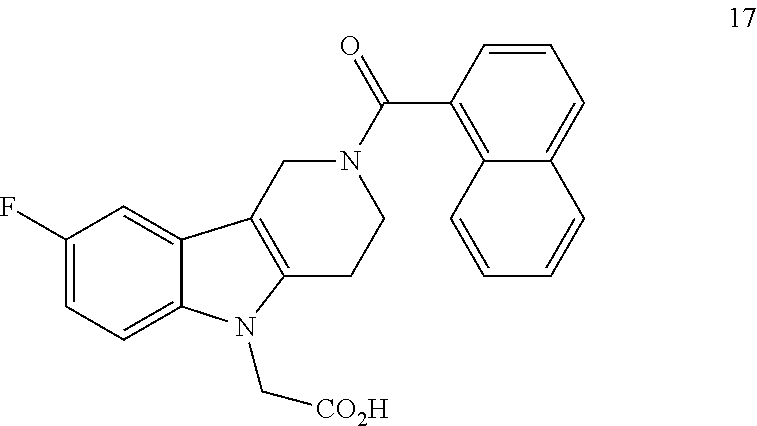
C1(F)=CC=C2C(=C1)C1=C(CCN(C(C3=C4C(=CC=C3)C=CC=C4)=O)C1)N2C[CO2H]
